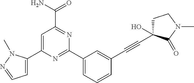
C1=C(C2=CC=NN2C)N=C(C2=CC=CC(C#CC3(O)CCN(C)C3=O)=C2)N=C1C(N)=O
